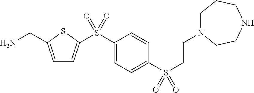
C1=C(CN)SC(S(C2=CC=C(S(CCN3CCCNCC3)(=O)=O)C=C2)(=O)=O)=C1
